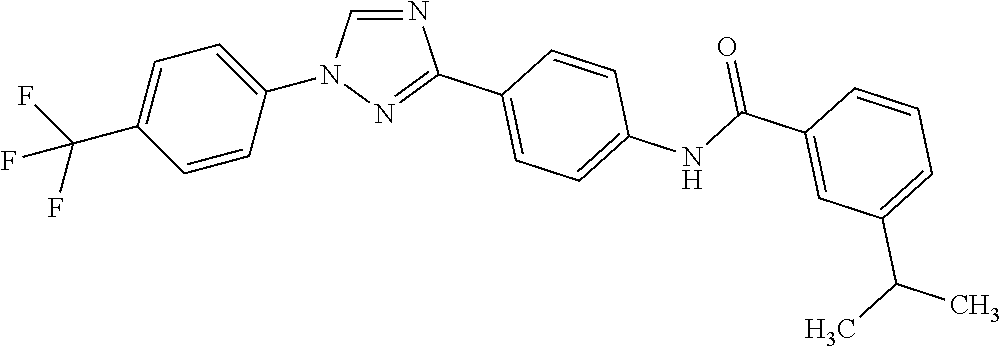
C1=CC(N2C=NC(C3=CC=C(NC(C4=CC(C(C)C)=CC=C4)=O)C=C3)=N2)=CC=C1C(F)(F)F
